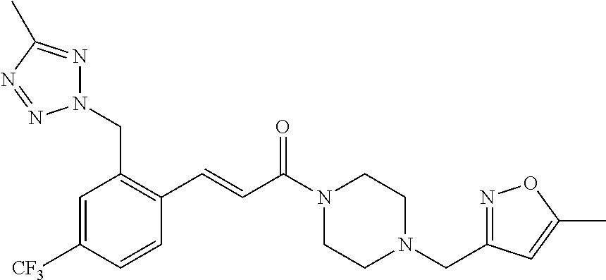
N1(CC2=C(C=CC(N3CCN(CC4=NOC(C)=C4)CC3)=O)C=CC([CF3])=C2)N=C(C)N=N1
